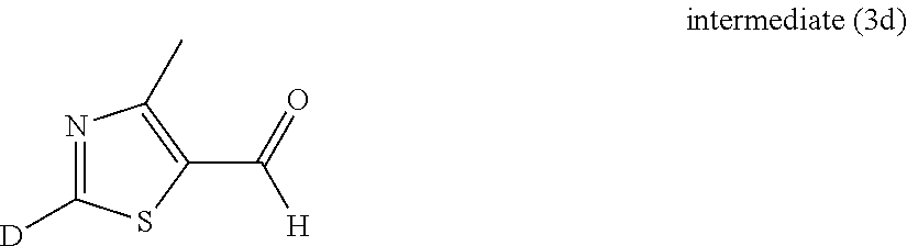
C1(C(=O)[H])=C(C)N=C([D])S1
